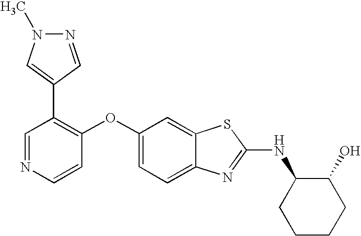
N1=CC(C2=CN(C)N=C2)=C(OC2=CC=C3C(=C2)SC(NC2CCCCC2O)=N3)C=C1
